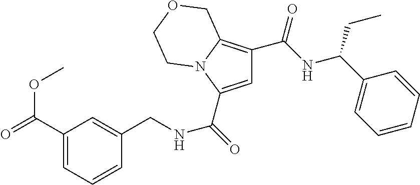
C1=C(C(=O)NCC2=CC(C(=O)OC)=CC=C2)N2C(=C1C(NC(C1=CC=CC=C1)CC)=O)COCC2
